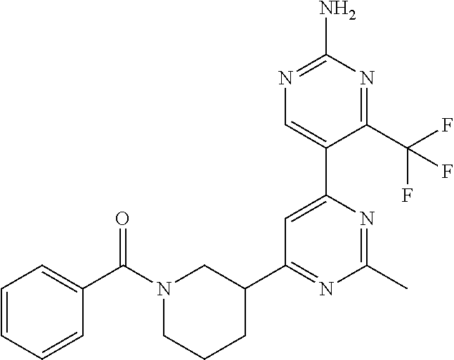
N1=C(N)N=C(C(F)(F)F)C(C2=CC(C3CN(C(C4=CC=CC=C4)=O)CCC3)=NC(C)=N2)=C1
